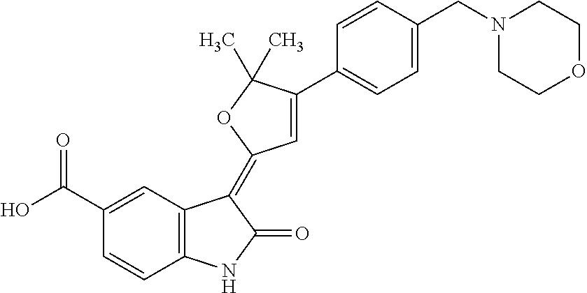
C1=C(C(O)=O)C=CC2=C1C(=C1C=C(C3=CC=C(CN4CCOCC4)C=C3)C(C)(C)O1)C(=O)N2
